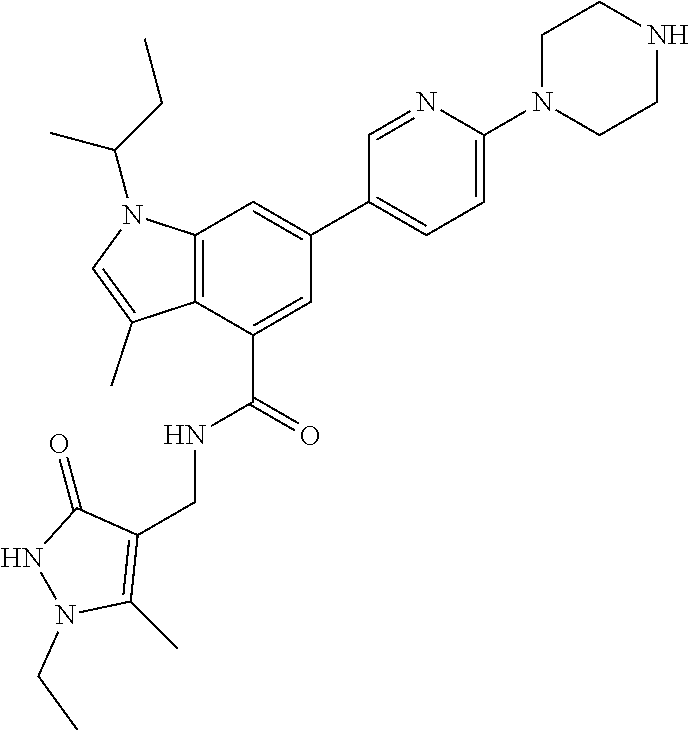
C12=C(C(C(=O)NCC3=C(C)N(CC)NC3=O)=CC(C3=CC=C(N4CCNCC4)N=C3)=C1)C(C)=CN2C(CC)C
